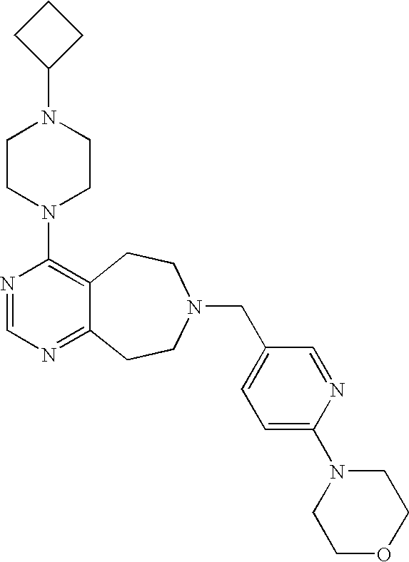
C1CC(N2CCN(C3=C4C(=NC=N3)CCN(CC3=CC=C(N5CCOCC5)N=C3)CC4)CC2)C1
